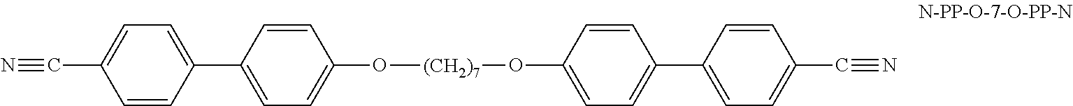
C(C1=CC=C(C2=CC=C(O[(CH2)7]OC3=CC=C(C4=CC=C(C#N)C=C4)C=C3)C=C2)C=C1)#N
